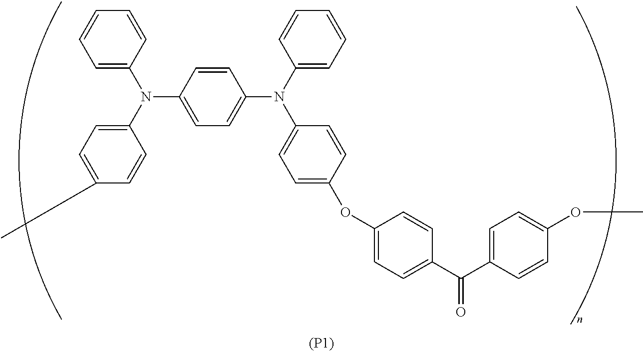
C1=C(N(C2=CC=C(C)C=C2)C2=CC=C(N(C3=CC=CC=C3)C3=CC=C(OC4=CC=C(C(C5=CC=C(OCC)C=C5)=O)C=C4)C=C3)C=C2)C=CC=C1.[(P1)]
